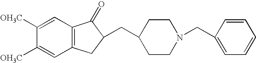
C1([OH3C])=CC2=C(C=C1[OH3C])CC(CC1CCN(CC3=CC=CC=C3)CC1)C2=O
